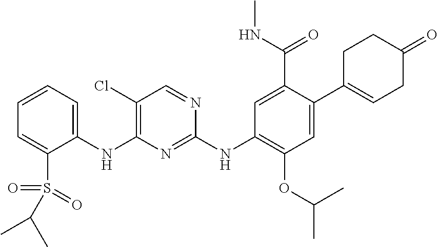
C1(NC2=C(Cl)C=NC(NC3=C(OC(C)C)C=C(C4=CCC(=O)CC4)C(C(NC)=O)=C3)=N2)=CC=CC=C1S(=O)(=O)C(C)C
